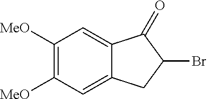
C1([MeO])=C([MeO])C=C2C(=C1)C(=O)C(Br)C2
